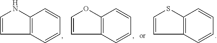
C1=CNC2=C1C=CC=C2.C1=CSC2=C1C=CC=C2.C1=COC2=C1C=CC=C2
